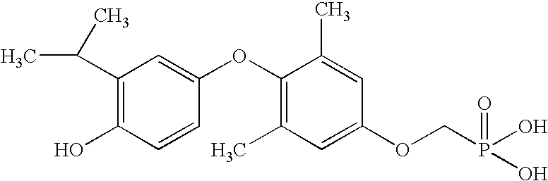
C1(C(C)C)=C(O)C=CC(OC2=C(C)C=C(OCP(O)(=O)O)C=C2C)=C1
